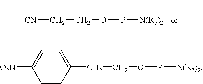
[CN]CCOP([N(R7)2])C.C1(CCOP([N(R7)2])C)=CC=C([O2N])C=C1
